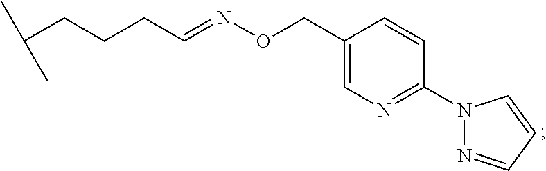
C(CCCC=NOCC1=CN=C(N2N=CC=C2)C=C1)(C)C
